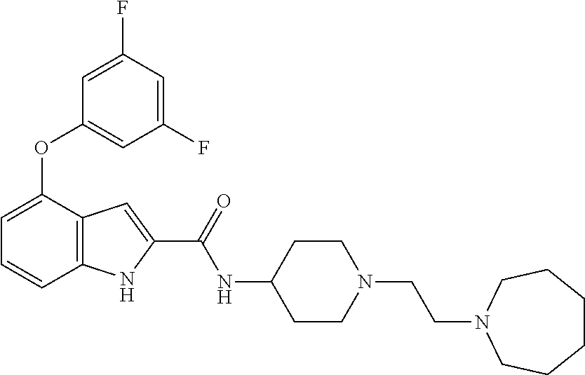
C1=C(OC2=CC(F)=CC(F)=C2)C2=C(C=C1)NC(C(NC1CCN(CCN3CCCCCC3)CC1)=O)=C2
